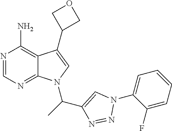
N1=CN=C2C(=C1N)C(C1COC1)=CN2C(C)C1=CN(C2=CC=CC=C2F)N=N1
